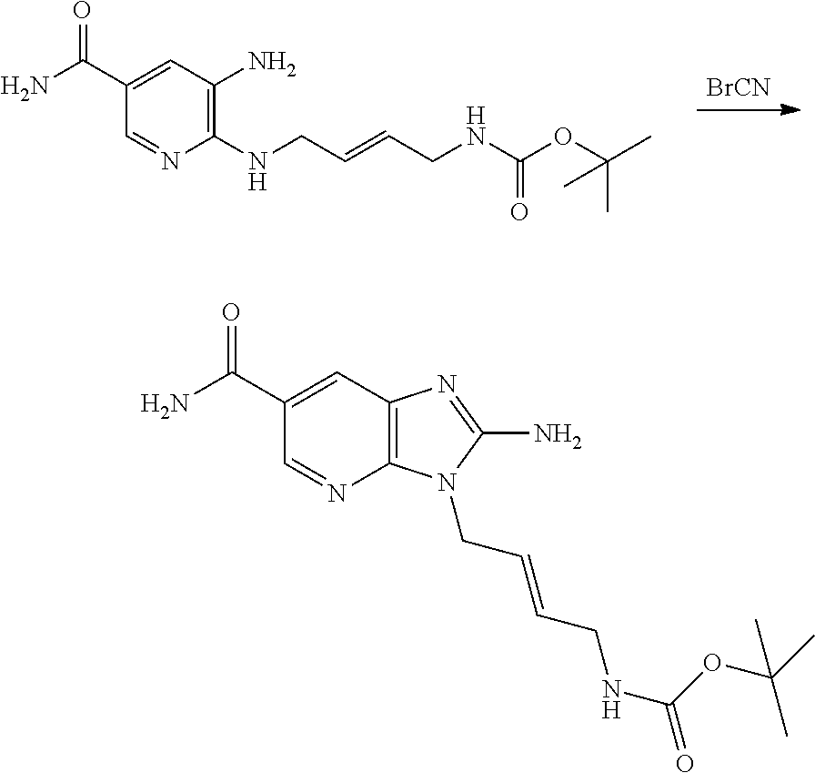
[BrCN].C(C=CCNC(OC(C)(C)C)=O)NC1=C(N)C=C(C(N)=O)C=N1.C12=C(C=C(C(N)=O)C=N1)N=C(N)N2CC=CCNC(=O)OC(C)(C)C
